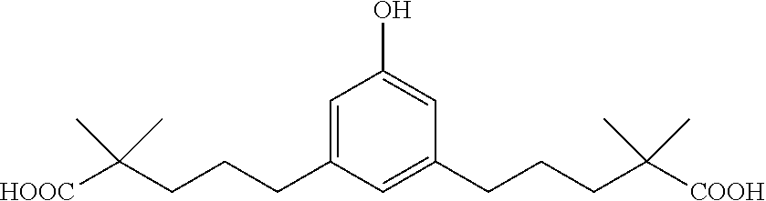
C1(O)=CC(CCCC(C)(C)[COOH])=CC(CCCC(C)(C)[HOOC])=C1
